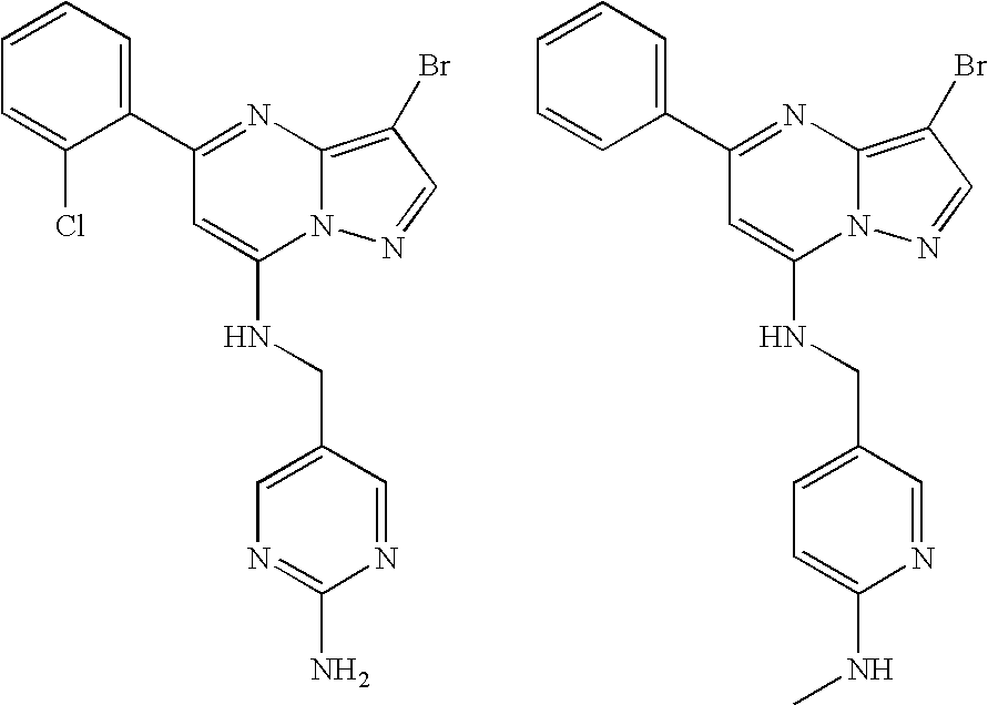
C1(C2=CC=CC=C2Cl)=NC2=C(Br)C=NN2C(NCC2=CN=C(N)N=C2)=C1.C1(C2=CC=CC=C2)=NC2=C(Br)C=NN2C(NCC2=CC=C(NC)N=C2)=C1
